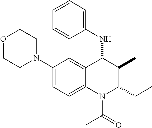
C1(N2CCOCC2)=CC=C2C(=C1)C(NC1=CC=CC=C1)C(C)C(CC)N2C(C)=O
